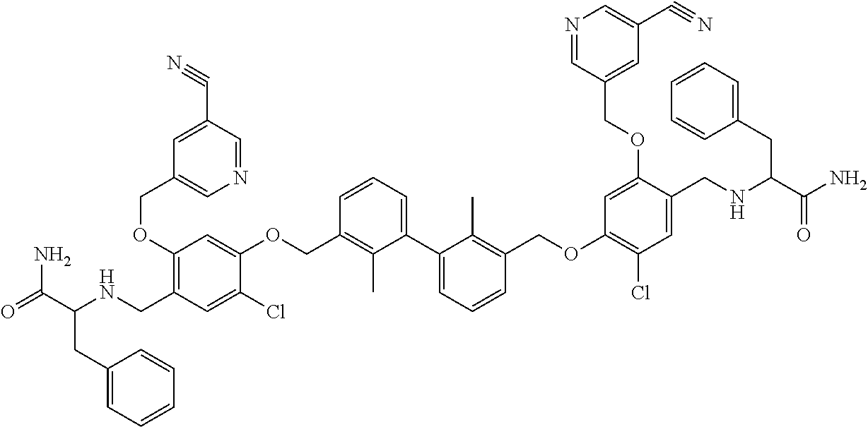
C1(OCC2=CN=CC(C#N)=C2)=C(CNC(CC2=CC=CC=C2)C(=O)N)C=C(Cl)C(OCC2=C(C)C(C3=CC=CC(COC4=C(Cl)C=C(CNC(CC5=CC=CC=C5)C(N)=O)C(OCC5=CC(C#N)=CN=C5)=C4)=C3C)=CC=C2)=C1
